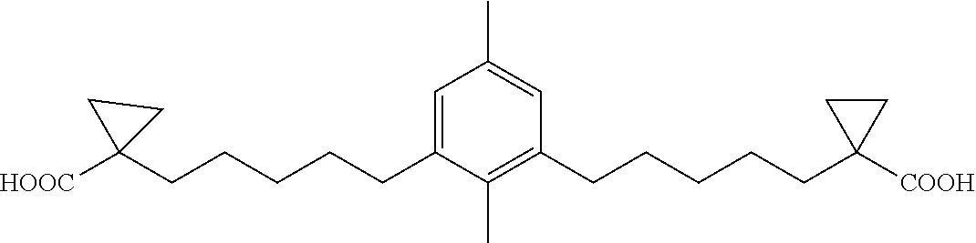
C1(CCCCCC2([HOOC])CC2)=CC(C)=CC(CCCCCC2([COOH])CC2)=C1C
